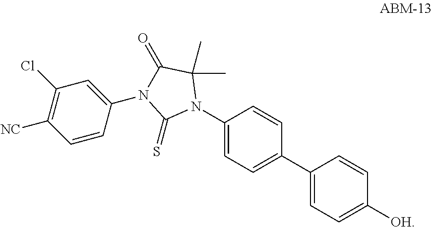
C1(N2C(C)(C)C(=O)N(C3=CC(Cl)=C([NC])C=C3)C2=S)=CC=C(C2=CC=C([OH])C=C2)C=C1
